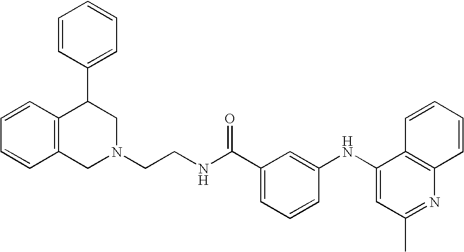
C(C1=CC=CC(NC2=CC(C)=NC3=C2C=CC=C3)=C1)(NCCN1CC(C2=CC=CC=C2)C2=C(C1)C=CC=C2)=O
